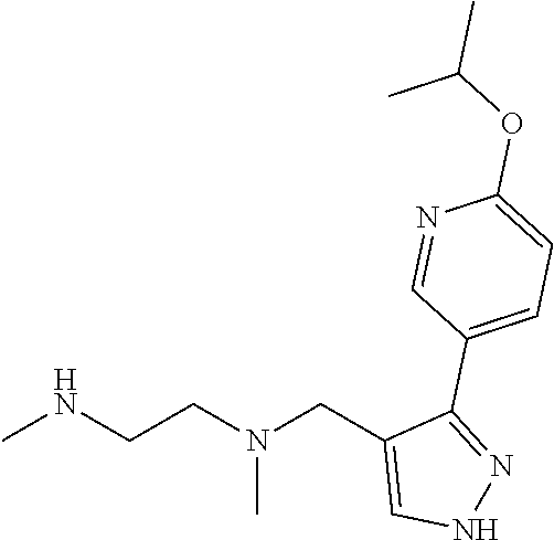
CNCCN(CC1=CNN=C1C1=CC=C(OC(C)C)N=C1)C
